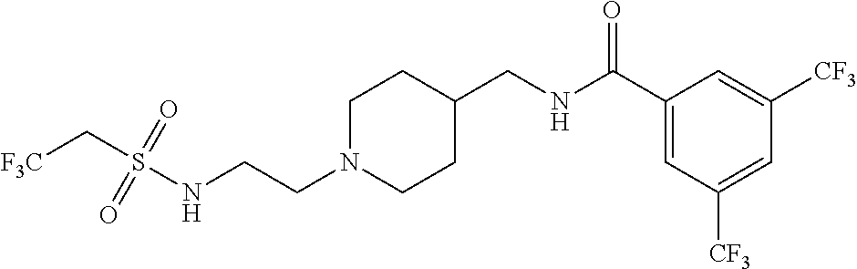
C1N(CCNS(C[F3C])(=O)=O)CCC(CNC(C2=CC([CF3])=CC([CF3])=C2)=O)C1
